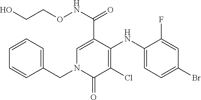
C1=C(C(NOCCO)=O)C(NC2=CC=C(Br)C=C2F)=C(Cl)C(=O)N1CC1=CC=CC=C1
